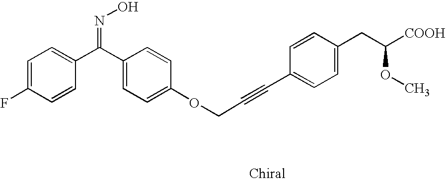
C1=CC(F)=CC=C1C(C1=CC=C(OCC#CC2=CC=C(CC(OC)[COOH])C=C2)C=C1)=NO
